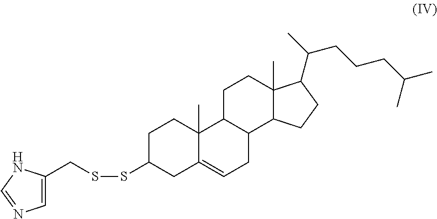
C1=C(CSSC2CC3=CCC4C(C3(C)CC2)CCC2(C)C4CCC2C(CCCC(C)C)C)NC=N1
